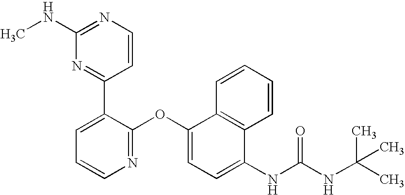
C1(NC)=NC=CC(C2=CC=CN=C2OC2=CC=C(NC(NC(C)(C)C)=O)C3=C2C=CC=C3)=N1
